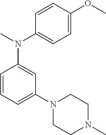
C1=CC=C(N2CCN(C)CC2)C=C1N(C)C1=CC=C(OC)C=C1
